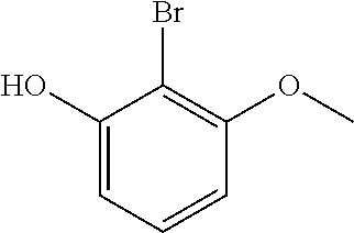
C1(O)=CC=CC(OC)=C1Br
